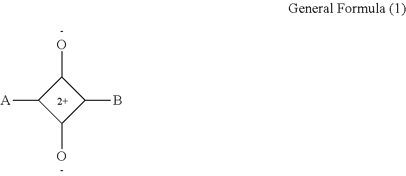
[A]C1C(O)C(B)C1O
